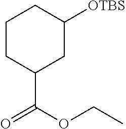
C1CC(C(OCC)=O)CC([OTBS])C1
